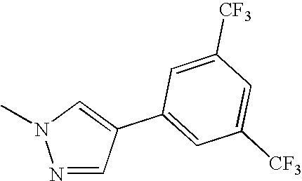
N1=CC(C2=CC([CF3])=CC([CF3])=C2)=CN1C
